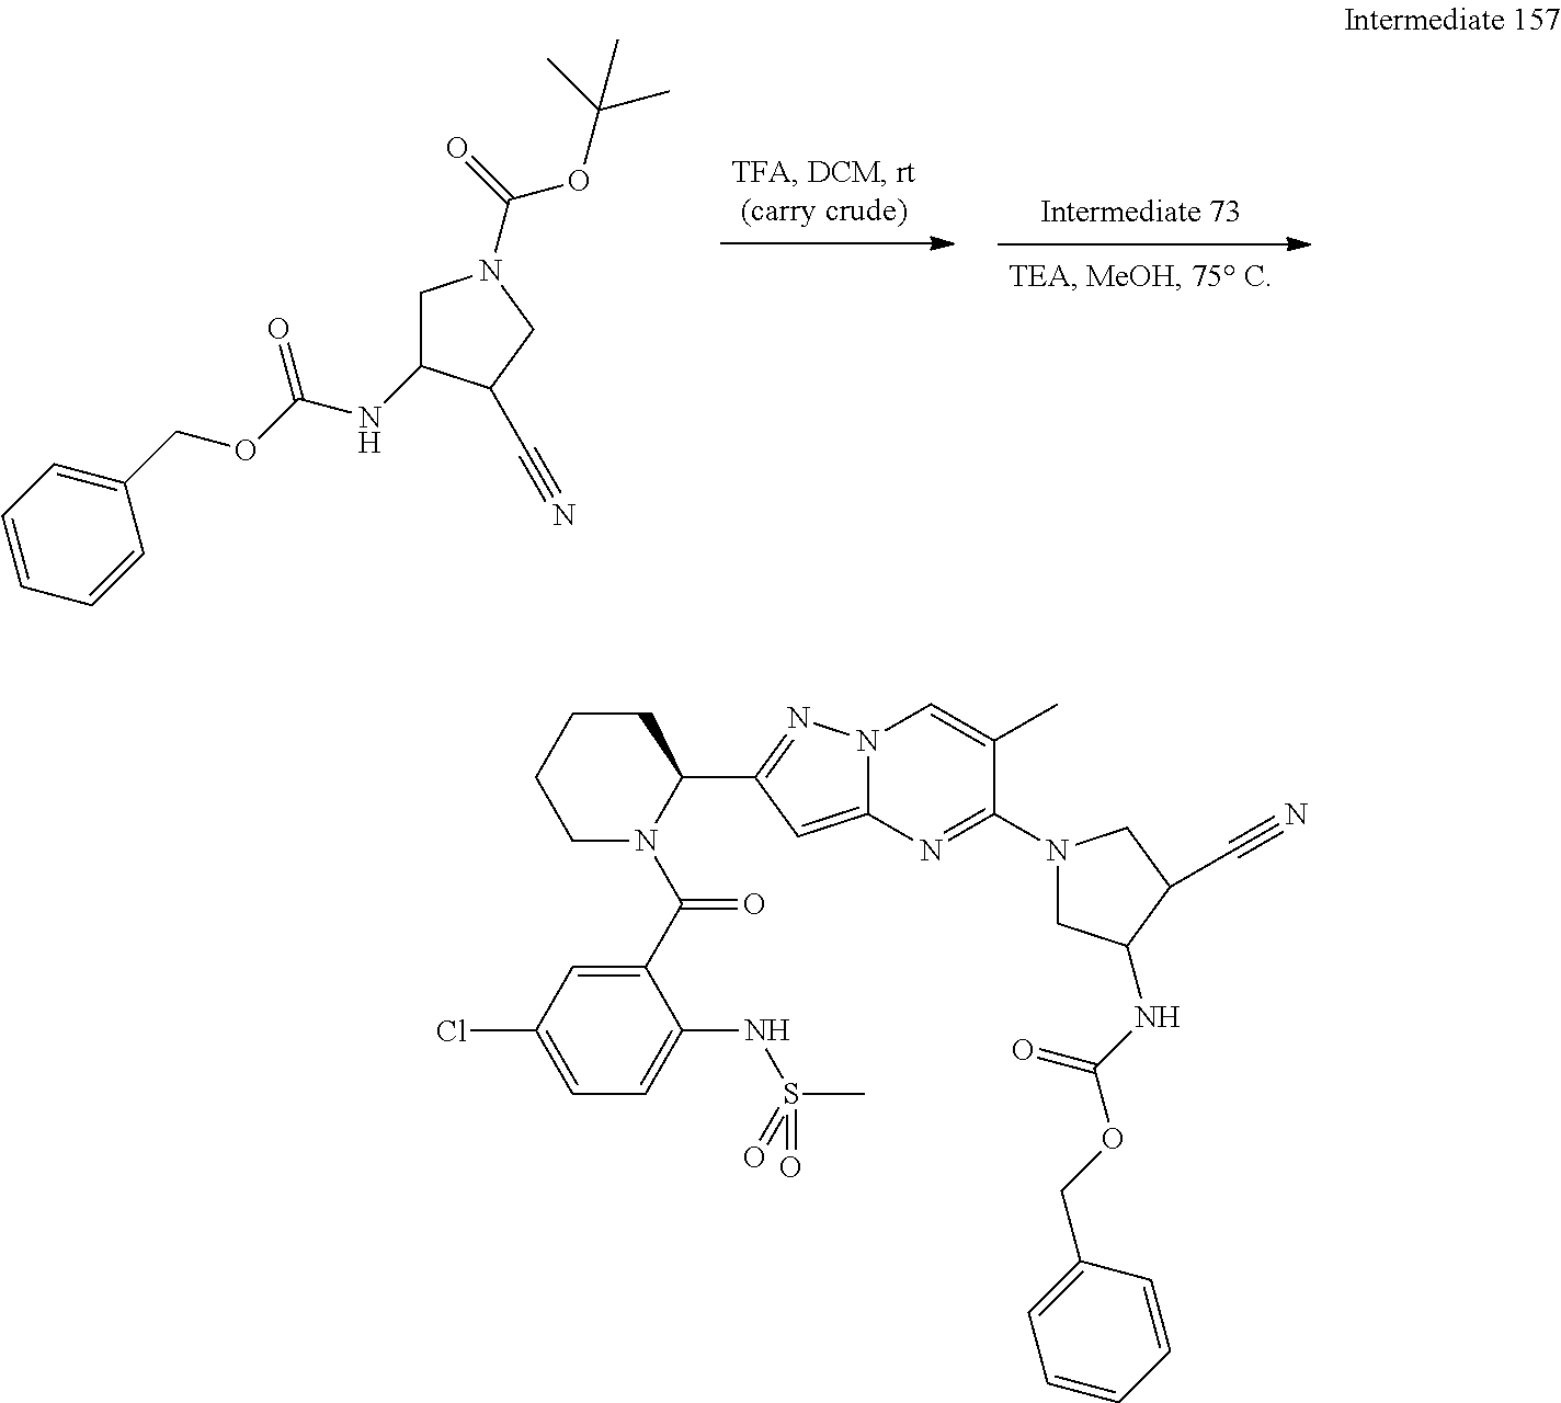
C1C(NC(=O)OCC2=CC=CC=C2)C(C#N)CN1C(OC(C)(C)C)=O.C1(C(N2C(C3=NN4C(=C3)N=C(N3CC(NC(OCC5=CC=CC=C5)=O)C(C#N)C3)C(C)=C4)CCCC2)=O)=CC(Cl)=CC=C1NS(C)(=O)=O
